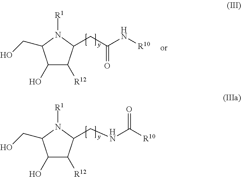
[R1]N1C(CO)C(O)C([R12])C1CNC([R10])=O.[R1]N1C(CO)C(O)C([R12])C1CC(=O)N[R10]
